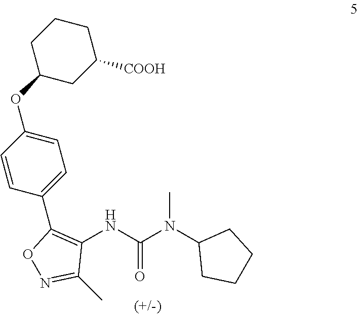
C1(NC(N(C2CCCC2)C)=O)=C(C2=CC=C(OC3CC([COOH])CCC3)C=C2)ON=C1C
